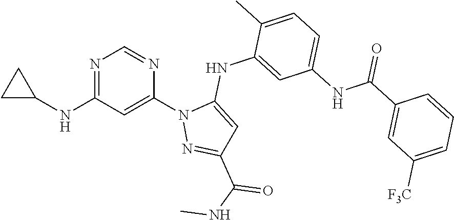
N1=C(NC2CC2)C=C(N2N=C(C(NC)=O)C=C2NC2=CC(NC(C3=CC([F3C])=CC=C3)=O)=CC=C2C)N=C1
